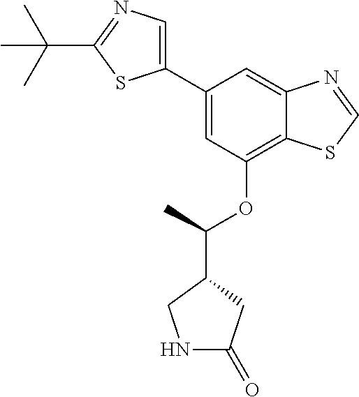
C1(C2=CC(OC(C)C3CNC(=O)C3)=C3C(=C2)N=CS3)=CN=C(C(C)(C)C)S1
